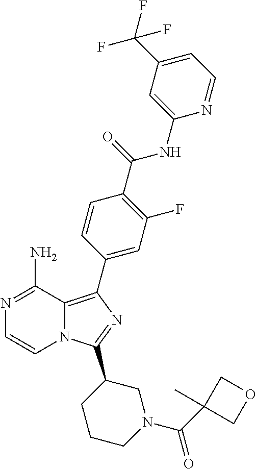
N12C(=C(C3=CC(F)=C(C(=O)NC4=CC(C(F)(F)F)=CC=N4)C=C3)N=C1C1CCCN(C(C3(C)COC3)=O)C1)C(N)=NC=C2
